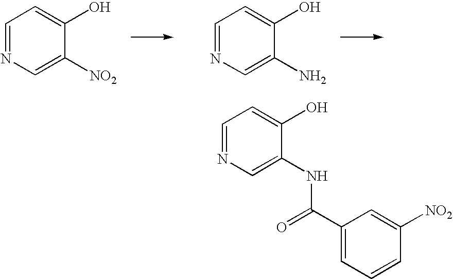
C1=NC=C([NO2])C(O)=C1.C1=NC=C(N)C(O)=C1.C1=NC=C(NC(=O)C2=CC=CC([NO2])=C2)C(O)=C1
